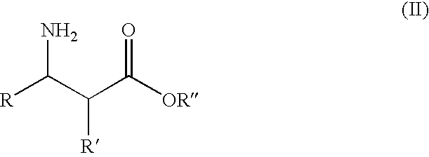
[R]C(C(C([OR])=O)[R])N
